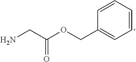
NCC(OCC1=CC=CC=C1)=O
